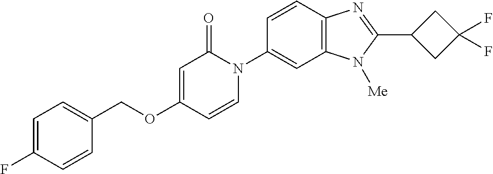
C1(COC2=CC(=O)N(C3=CC4=C(C=C3)N=C(C3CC(F)(F)C3)N4[Me])C=C2)=CC=C(F)C=C1
